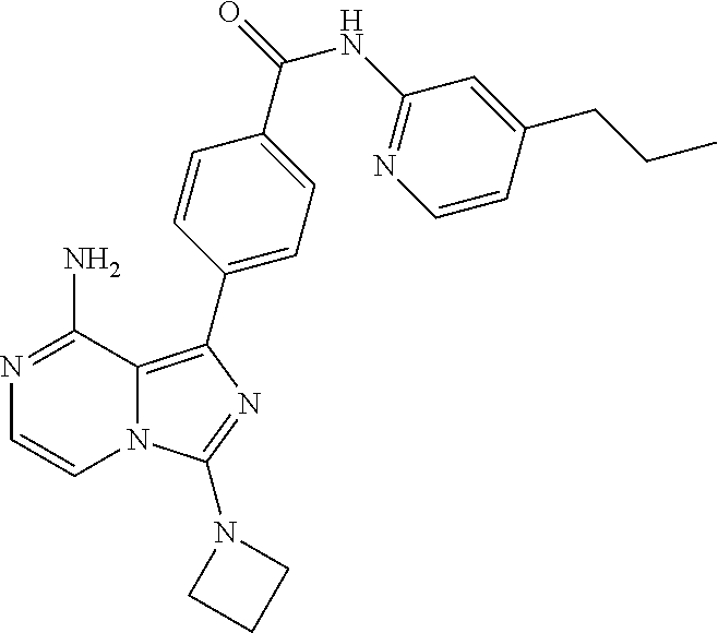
N1=C(N)C2=C(C3=CC=C(C(NC4=NC=CC(CCC)=C4)=O)C=C3)N=C(N3CCC3)N2C=C1
